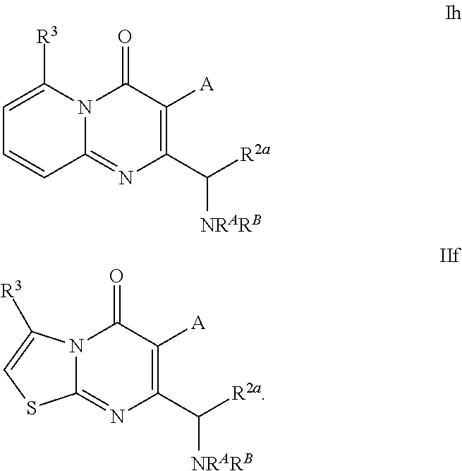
C12=NC(C([R2a])[NRARB])=C([A])C(=O)N1C([R3])=CC=C2.C12=NC(C([R2a])[NRARB])=C([A])C(=O)N1C([R3])=CS2
